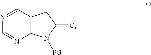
C12=C(C=[X]C=N1)CC(=O)N2[PG]
